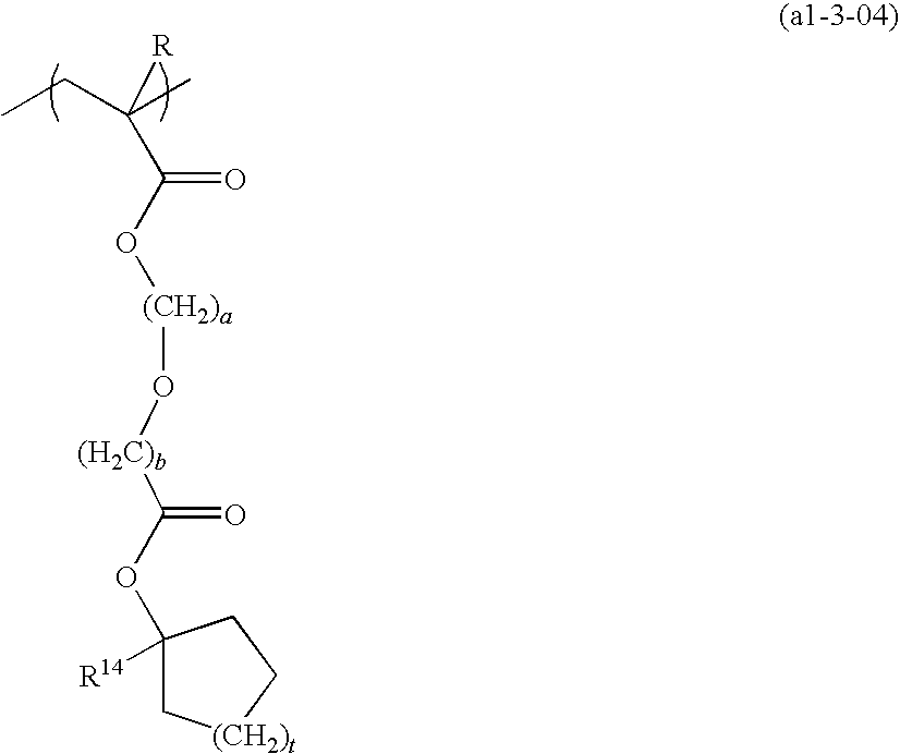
CCC(C)(C(O[(CH2)a]O[(H2C)b]C(OC1([R14])C[(CH2)t]CC1)=O)=O)[R]
